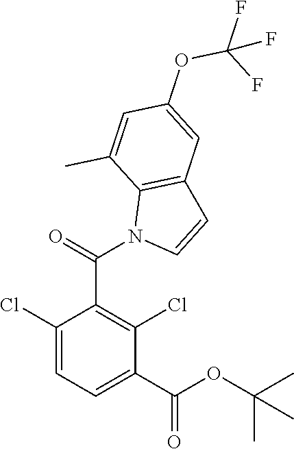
C1(Cl)=CC=C(C(OC(C)(C)C)=O)C(Cl)=C1C(N1C=CC2=C1C(C)=CC(OC(F)(F)F)=C2)=O
